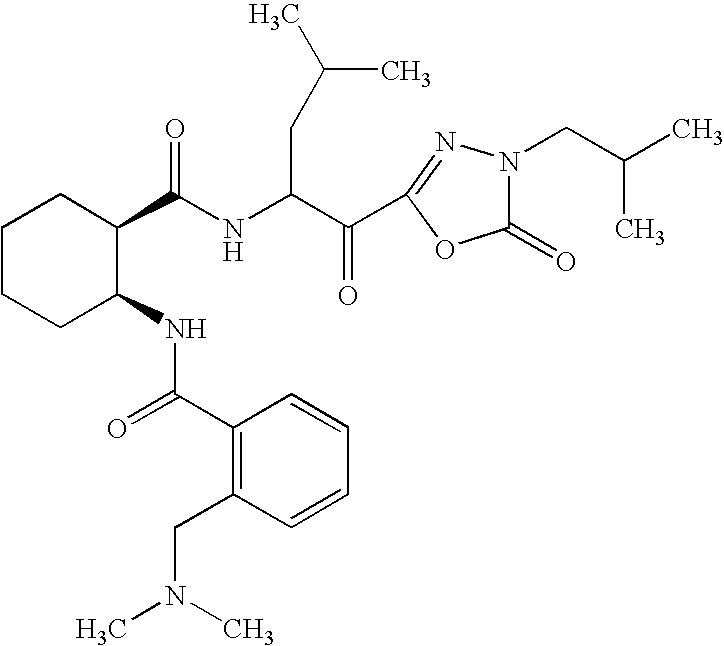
N(C(C(C1=NN(CC(C)C)C(=O)O1)=O)CC(C)C)C(=O)C1CCCCC1NC(=O)C1=C(CN(C)C)C=CC=C1
